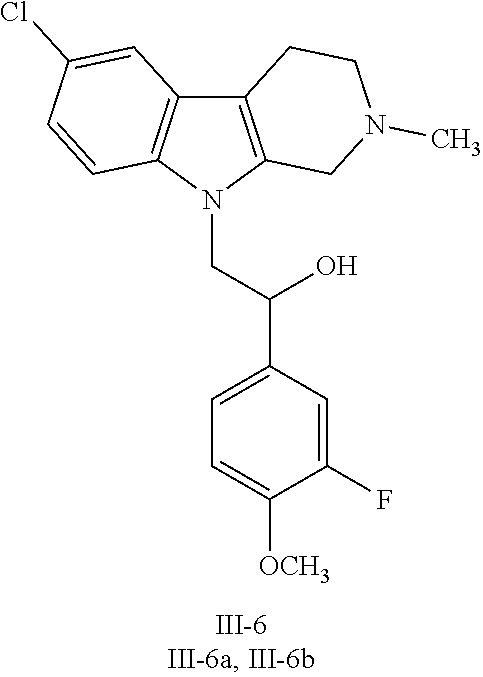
N1(CC(C2=CC=C([OCH3])C(F)=C2)O)C2=C(C3=C1C=CC(Cl)=C3)CCN(C)C2
